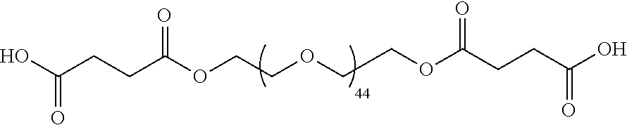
C(=O)(O)CCC(OCCOCCOC(CCC(=O)O)=O)=O
